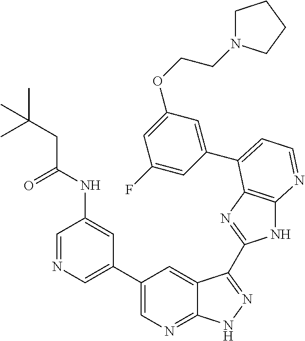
C1(C2=CN=CC(NC(CC(C)(C)C)=O)=C2)=CN=C2C(=C1)C(C1=NC3=C(N1)N=CC=C3C1=CC(OCCN3CCCC3)=CC(F)=C1)=NN2
